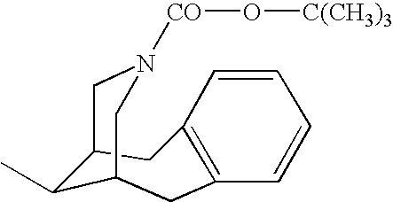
[CO](N1CC2C(C)C(CC3=C(C2)C=CC=C3)C1)O[C(CH3)3]
